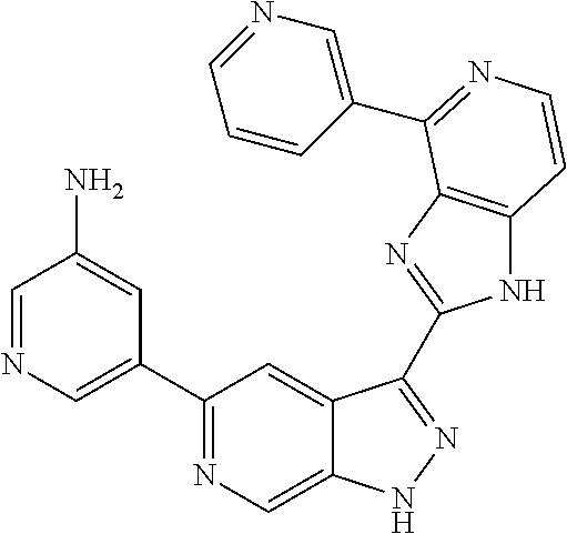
C1=NC=C(C2=NC=C3C(=C2)C(C2=NC4=C(N2)C=CN=C4C2=CN=CC=C2)=NN3)C=C1N
